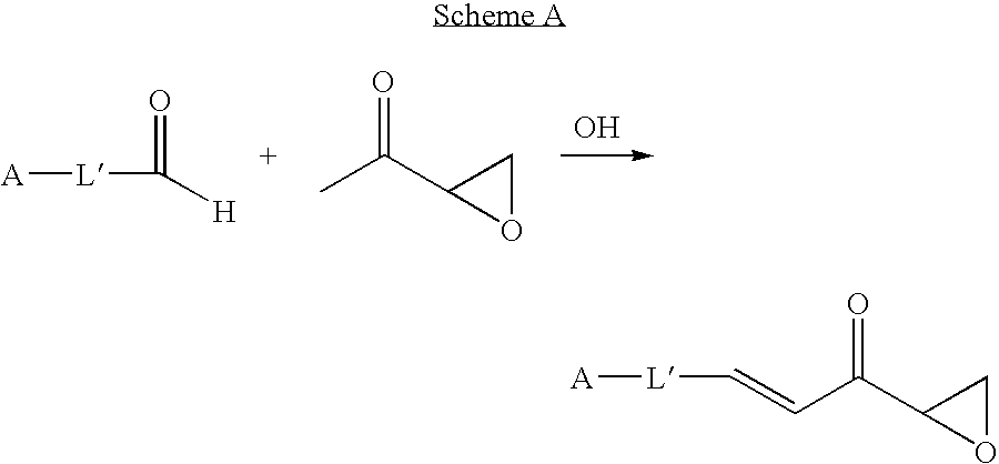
O.[A][L]C([H])=O.CC(=O)C1OC1.[A][L]C=CC(=O)C1OC1
